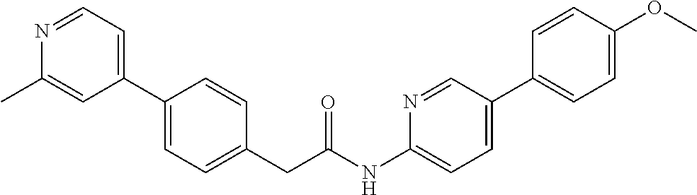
C1(C2=CC=C(CC(NC3=CC=C(C4=CC=C(OC)C=C4)C=N3)=O)C=C2)=CC=NC(C)=C1
